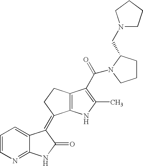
C12=C(NC(C)=C1C(=O)N1C(CN3CCCC3)CCC1)C(=C1C3=CC=CN=C3NC1=O)CC2
